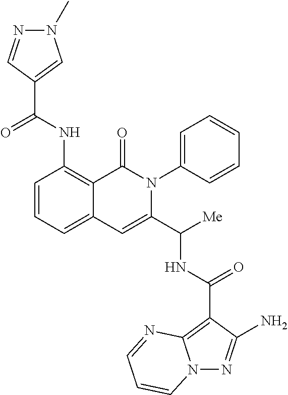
C1=CC=C2C(=C1NC(C1=CN(C)N=C1)=O)C(=O)N(C1=CC=CC=C1)C(C([Me])NC(C1=C3N(N=C1N)C=CC=N3)=O)=C2
